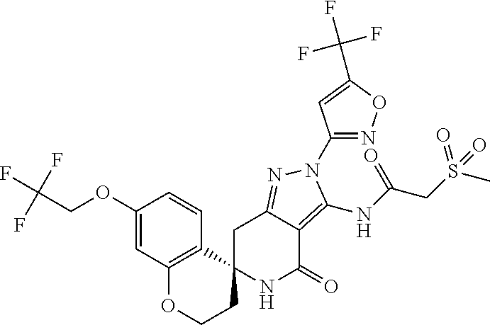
C1C2=NN(C3=NOC(C(F)(F)F)=C3)C(NC(CS(C)(=O)=O)=O)=C2C(=O)NC12CCOC1=C2C=CC(OCC(F)(F)F)=C1
